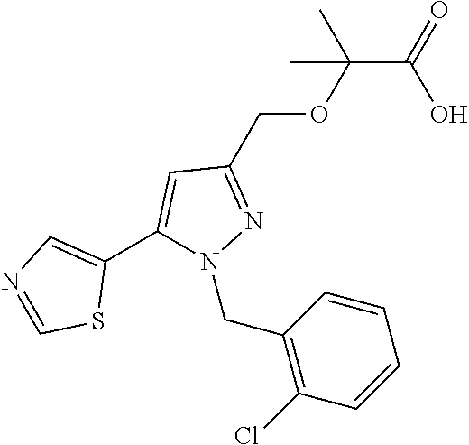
C(C(OCC1=NN(CC2=C(Cl)C=CC=C2)C(C2=CN=CS2)=C1)(C)C)(=O)O
